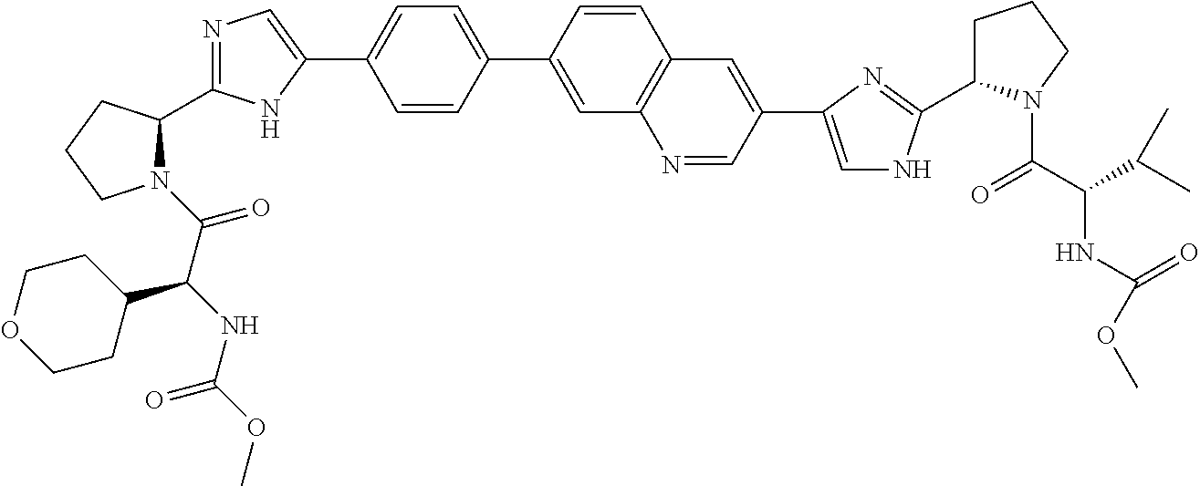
N1(C(C(NC(=O)OC)C2CCOCC2)=O)C(C2=NC=C(C3=CC=C(C4=CC5=C(C=C4)C=C(C4=CNC(C6CCCN6C(C(NC(=O)OC)C(C)C)=O)=N4)C=N5)C=C3)N2)CCC1
